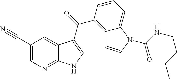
C1(C#N)=CN=C2C(=C1)C(C(=O)C1=C3C(=CC=C1)N(C(NCCCC)=O)C=C3)=CN2
